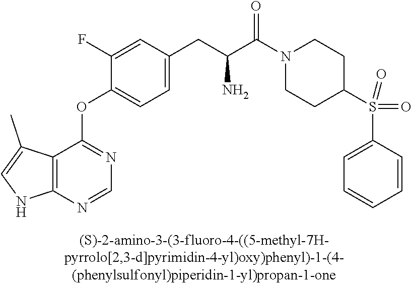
C1(F)=CC(CC(C(N2CCC(S(C3=CC=CC=C3)(=O)=O)CC2)=O)N)=CC=C1OC1=NC=NC2=C1C(C)=CN2
